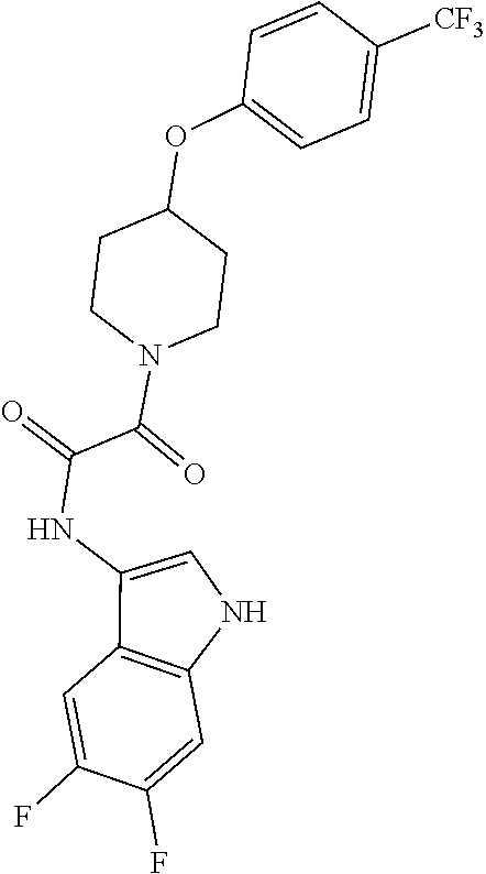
C1(OC2CCN(C(C(=O)NC3=CNC4=C3C=C(F)C(F)=C4)=O)CC2)=CC=C([CF3])C=C1
